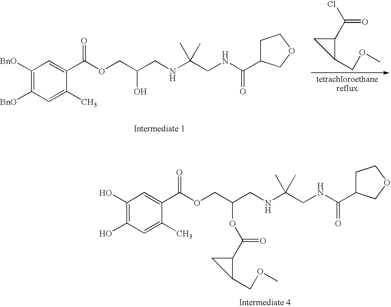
C1([BnO])=C([BnO])C=C(C)C(C(OCC(CNC(CNC(=O)C2CCOC2)(C)C)O)=O)=C1.ClC(C1CC1COC)=O.C1(O)=C(O)C=C(C)C(C(OCC(CNC(CNC(=O)C2CCOC2)(C)C)OC(=O)C2CC2COC)=O)=C1
